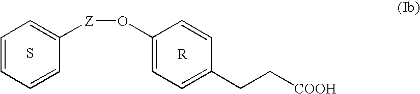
C1=CC=CC([Z]OC2=CC=C(CC[COOH])C=C2)=C1.S
